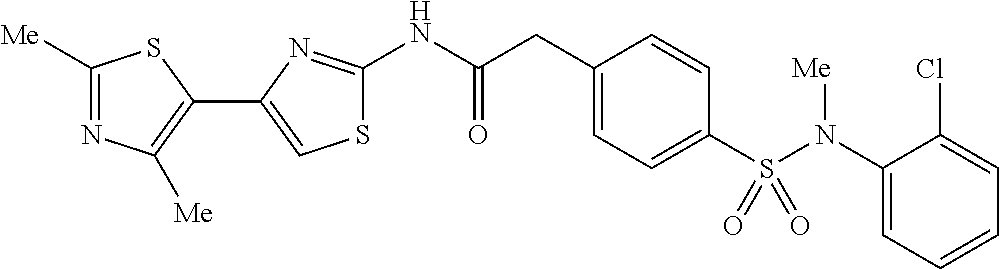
C1([Me])=NC([Me])=C(C2=CSC(NC(CC3=CC=C(S(N(C4=CC=CC=C4Cl)[Me])(=O)=O)C=C3)=O)=N2)S1
